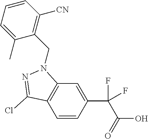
C1=CC(C(C(=O)O)(F)F)=CC2=C1C(Cl)=NN2CC1=C([CN])C=CC=C1C
